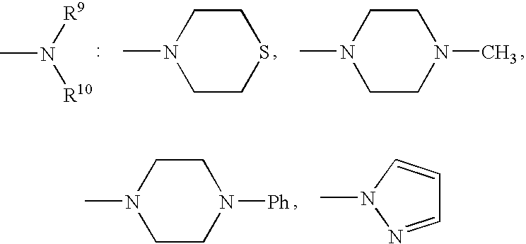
CN1CCN([Ph])CC1.CN1N=CC=C1.CN([R10])[R9].CN1CCSCC1.CN1CCN(C)CC1
